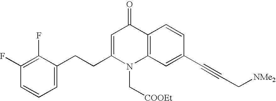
C12=C(C=C(C#CC[NMe2])C=C1)N(C[COOEt])C(CCC1=CC=CC(F)=C1F)=CC2=O
